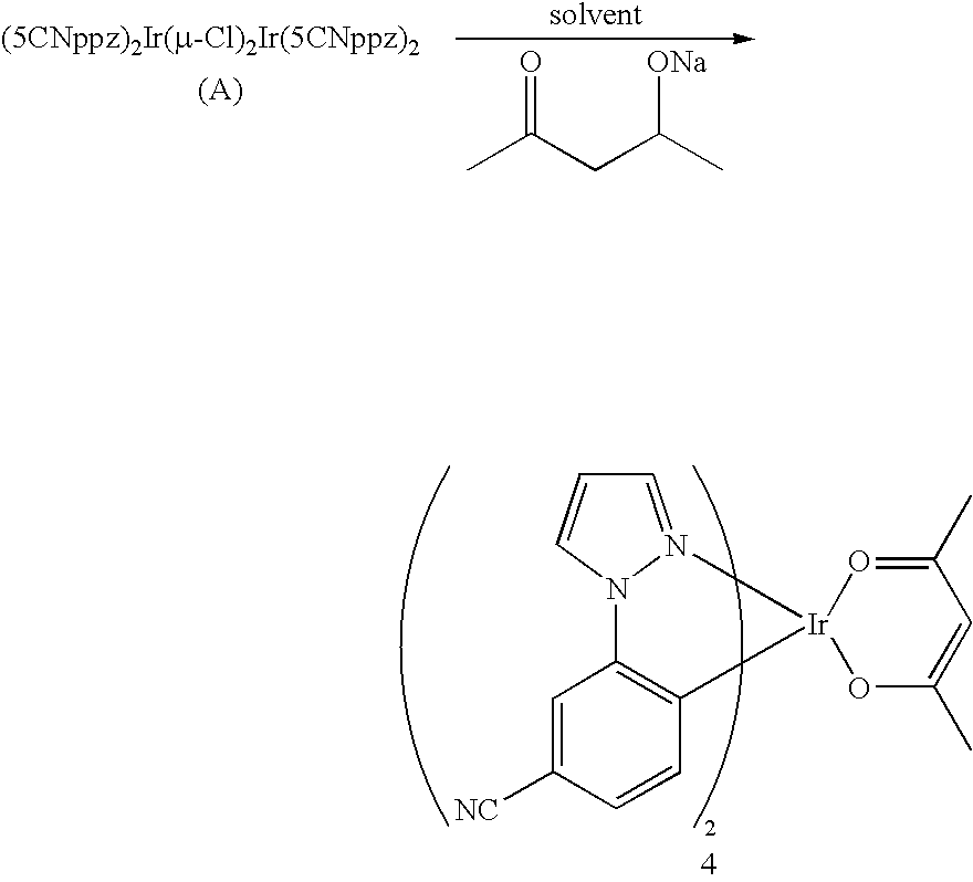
CC(CC(C)[ONa])=O.C1=C([NC])C=CC2=C1N1C=CC=N1[Ir]21OC(C)=CC(C)=O1
